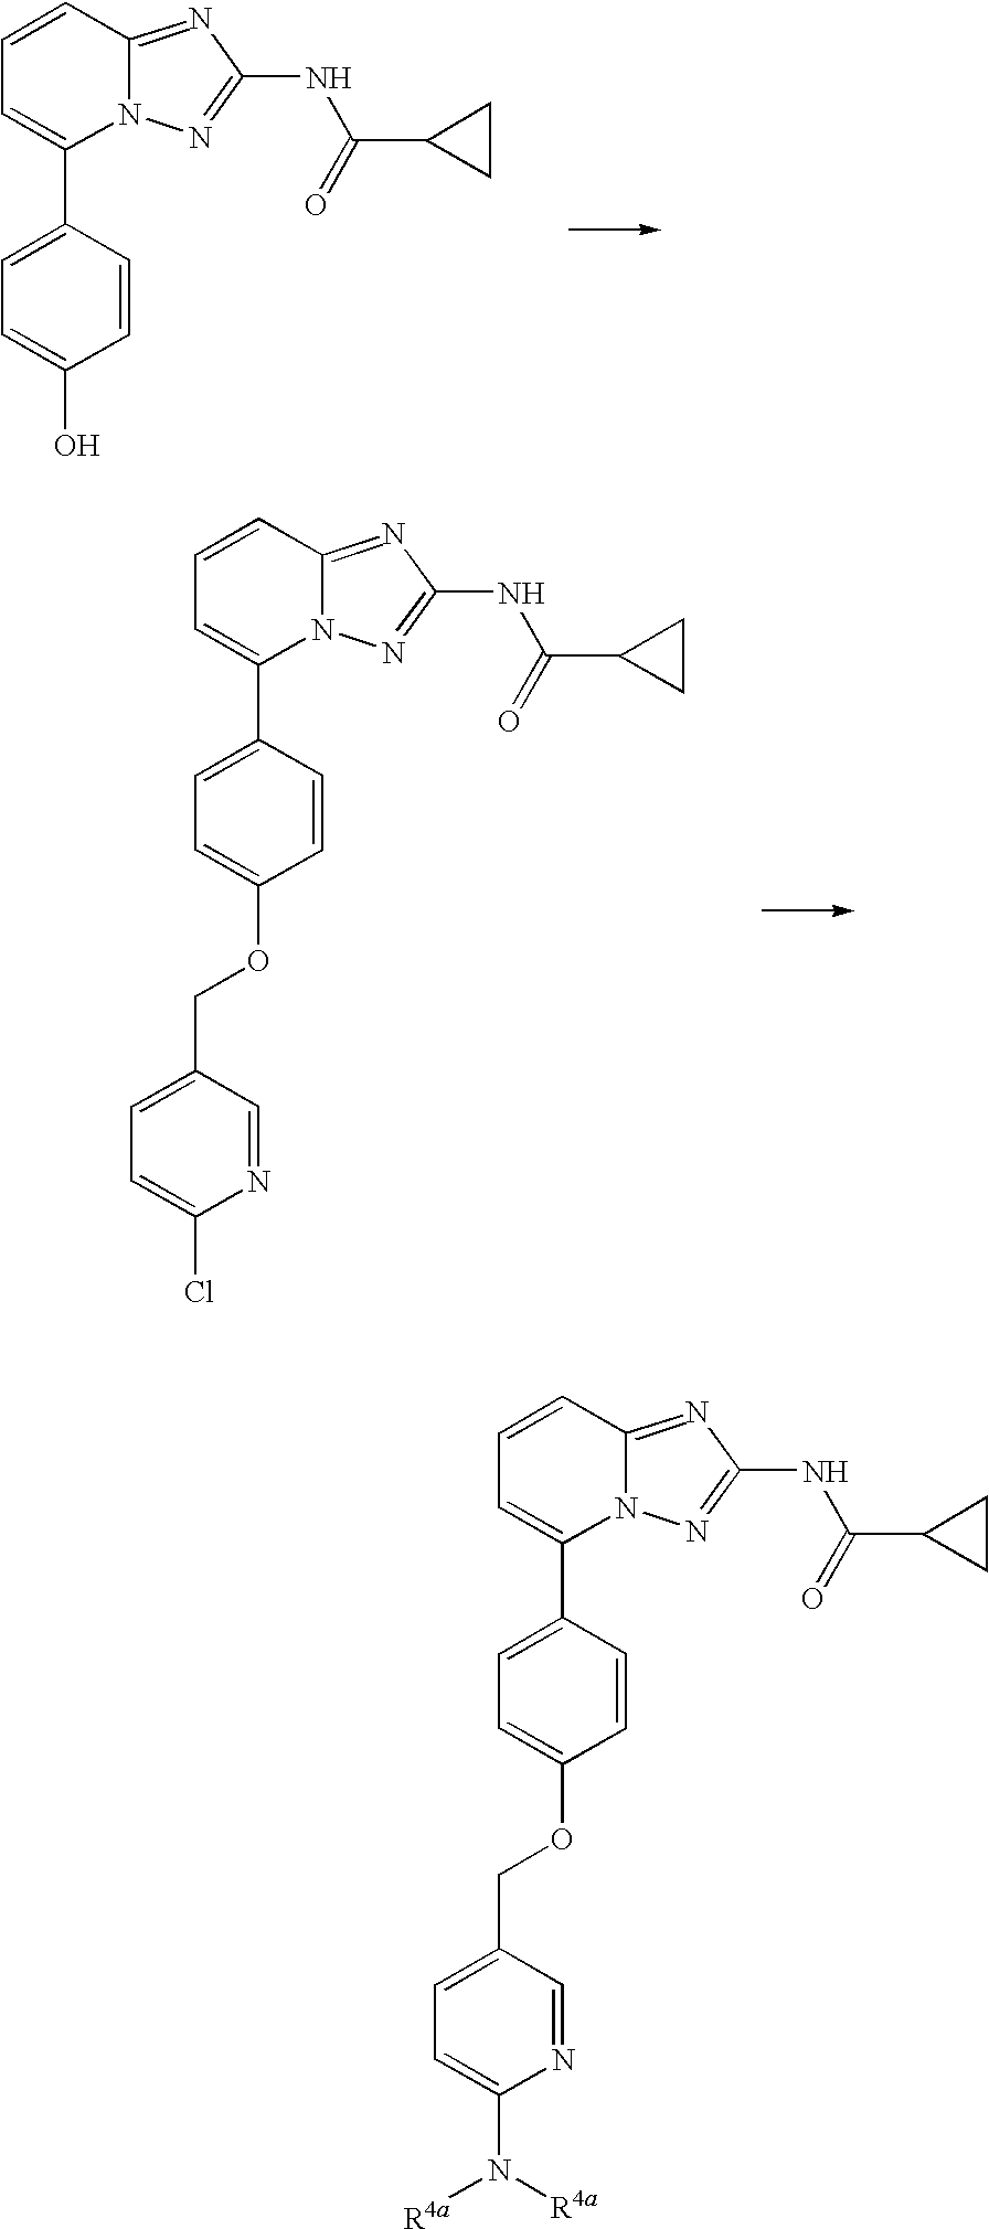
C1=CC2=NC(NC(C3CC3)=O)=NN2C(C2=CC=C(O)C=C2)=C1.C1=CC2=NC(NC(C3CC3)=O)=NN2C(C2=CC=C(OCC3=CC=C(Cl)N=C3)C=C2)=C1.C1=CC2=NC(NC(C3CC3)=O)=NN2C(C2=CC=C(OCC3=CC=C(N([R4a])[R4a])N=C3)C=C2)=C1
